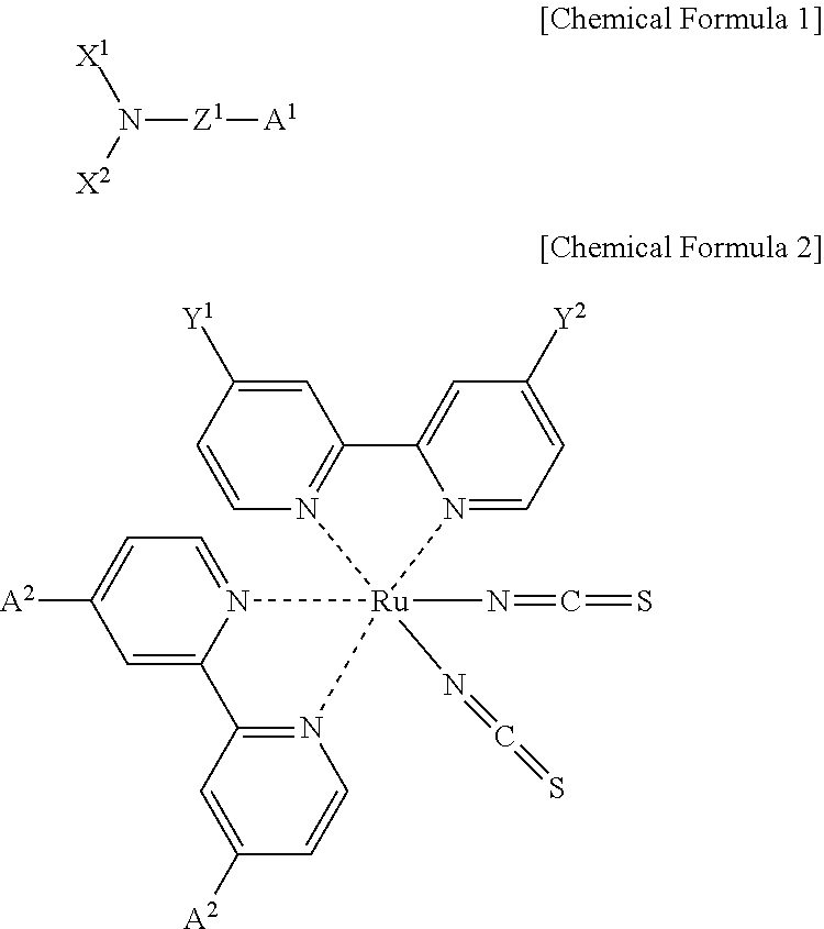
N([Z1][A1])([X2])[X1].C1([Y1])=CC2=N(C=C1)[Ru]1(N=C=S)(N=C=S)(N3=CC=C([Y2])C=C23)N2=CC=C([A2])C=C2C2=N1C=CC([A2])=C2
